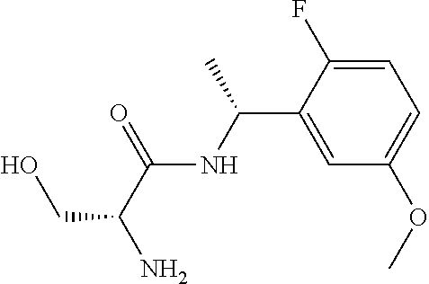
N(C(=O)C(N)CO)C(C1=CC(OC)=CC=C1F)C
